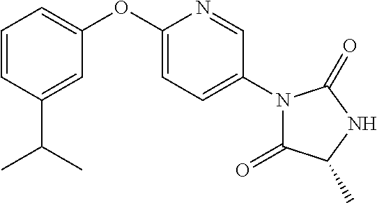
C1=CC(C(C)C)=CC(OC2=CC=C(N3C(=O)C(C)NC3=O)C=N2)=C1
